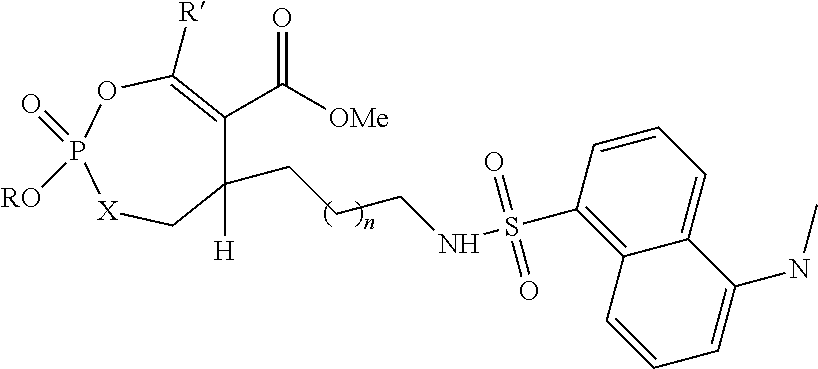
C1(CCCNS(=O)(=O)C2=C3C(=CC=C2)C(NC)=CC=C3)([H])C(C([OMe])=O)=C([R])OP(=O)([RO])[X]C1
